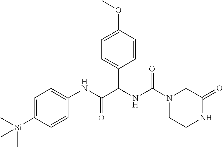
N1(C(NC(C(NC2=CC=C([Si](C)(C)C)C=C2)=O)C2=CC=C(OC)C=C2)=O)CCNC(=O)C1
